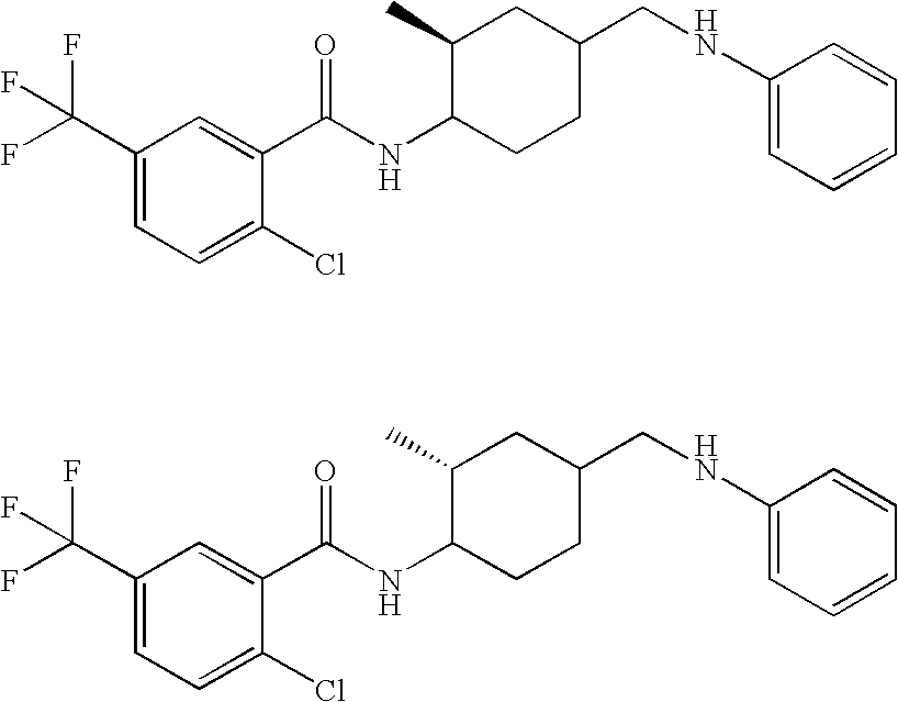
C1(C(F)(F)F)=CC=C(Cl)C(C(NC2CCC(CNC3=CC=CC=C3)CC2C)=O)=C1.C1(C(F)(F)F)=CC=C(Cl)C(C(NC2CCC(CNC3=CC=CC=C3)CC2C)=O)=C1
